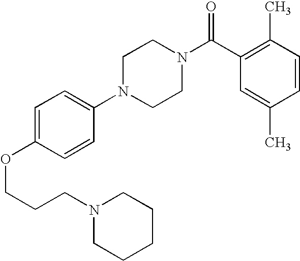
C(COC1=CC=C(N2CCN(C(C3=C(C)C=CC(C)=C3)=O)CC2)C=C1)CN1CCCCC1
